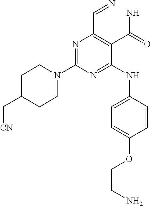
N1=C(N2CCC(C[CN])CC2)N=C(NC2=CC=C(OCCN)C=C2)C(C(N)=O)=C1C=N
